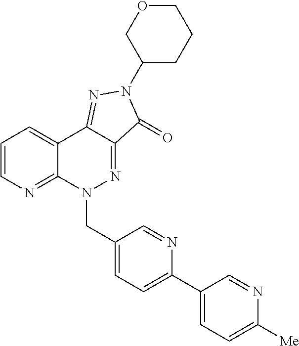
C12=NC=CC=C1C1=NN(C3CCCOC3)C(=O)C1=NN2CC1=CC=C(C2=CC=C([Me])N=C2)N=C1
